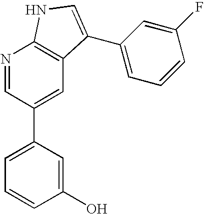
N1=CC(C2=CC=CC(O)=C2)=CC2=C1NC=C2C1=CC=CC(F)=C1
